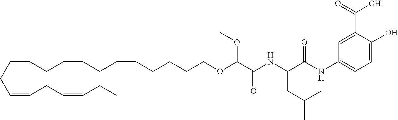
C(COC(C(NC(CC(C)C)C(NC1=CC=C(O)C(C(=O)O)=C1)=O)=O)OC)CCC=CCC=CCC=CCC=CCC=CCC
